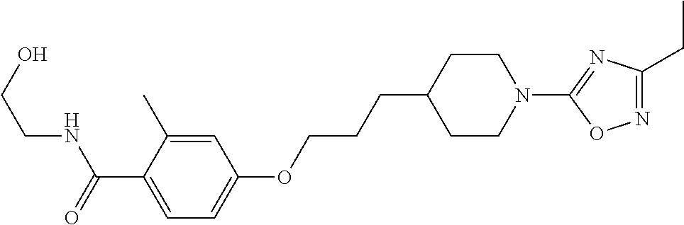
OCCNC(C1=CC=C(OCCCC2CCN(C3=NC(CC)=NO3)CC2)C=C1C)=O
